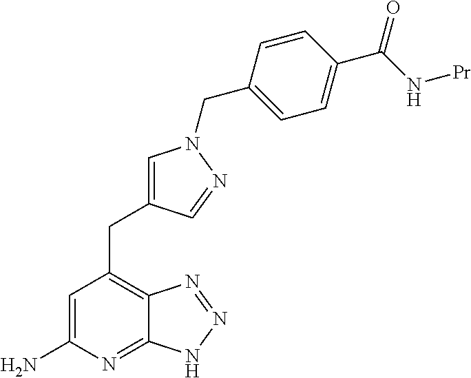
C1=C(N)N=C2C(=C1CC1=CN(CC3=CC=C(C(N[Pr])=O)C=C3)N=C1)N=NN2
